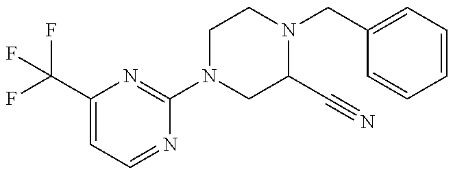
C1(C(F)(F)F)=CC=NC(N2CC(C#N)N(CC3=CC=CC=C3)CC2)=N1
